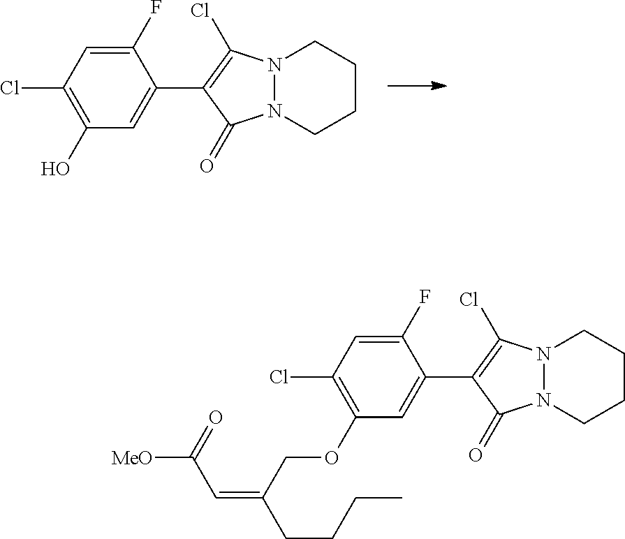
C1(F)=CC(Cl)=C(O)C=C1C1=C(Cl)N2N(CCCC2)C1=O.C1(F)=CC(Cl)=C(OCC(=CC([MeO])=O)CCCC)C=C1C1=C(Cl)N2N(CCCC2)C1=O
